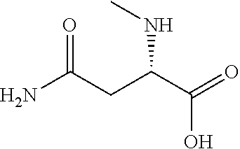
NC(CC(C(=O)O)NC)=O
